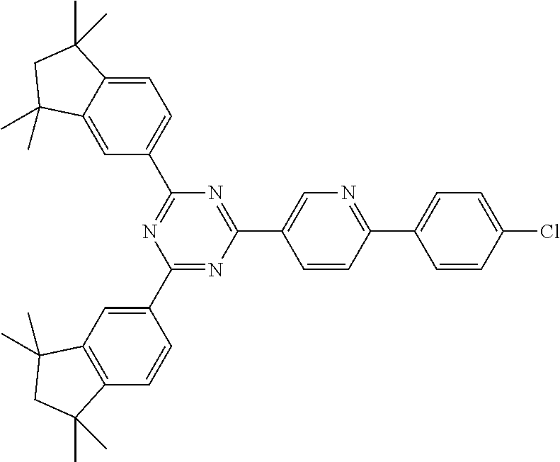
C1=CC(Cl)=CC=C1C1=NC=C(C2=NC(C3=CC=C4C(=C3)C(C)(C)CC4(C)C)=NC(C3=CC4=C(C=C3)C(C)(C)CC4(C)C)=N2)C=C1
